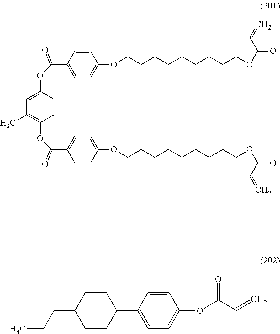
C1=CC(OC(C2=CC=C(OCCCCCCCCCOC(=O)C=C)C=C2)=O)=CC(C)=C1OC(C1=CC=C(OCCCCCCCCCOC(=O)C=C)C=C1)=O.C1CC(C2=CC=C(OC(C=C)=O)C=C2)CCC1CCC
